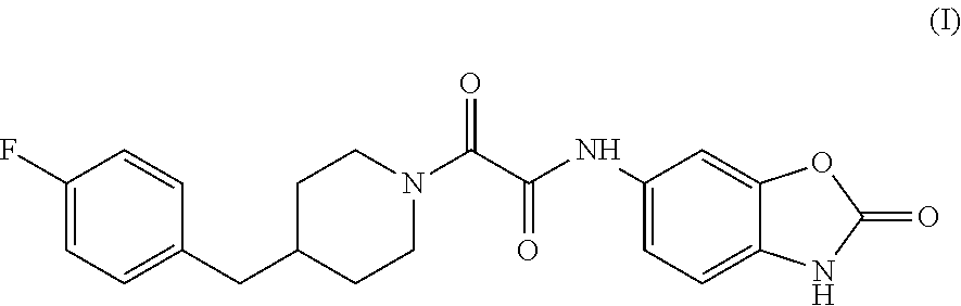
C1(F)=CC=C(CC2CCN(C(C(NC3=CC=C4C(=C3)OC(=O)N4)=O)=O)CC2)C=C1
